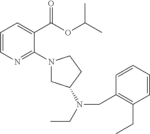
C1=CN=C(N2CC(N(CC3=C(CC)C=CC=C3)CC)CC2)C(C(OC(C)C)=O)=C1
